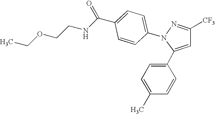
C1(C2=CC=C(C)C=C2)=CC([CF3])=NN1C1=CC=C(C(NCCOCC)=O)C=C1
